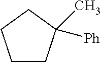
C1CC([Ph])(C)CC1
